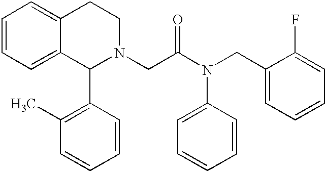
C1=CC=C2C(=C1)CCN(CC(N(CC1=CC=CC=C1F)C1=CC=CC=C1)=O)C2C1=C(C)C=CC=C1
